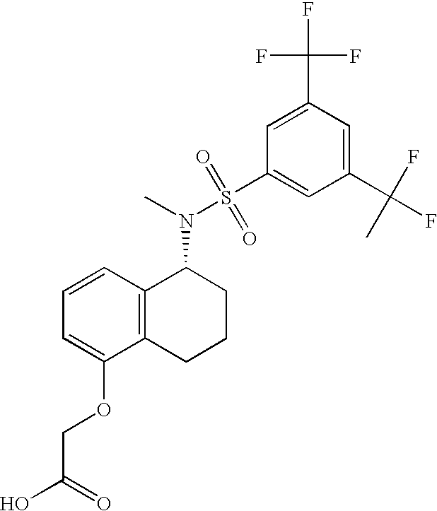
C1=CC=C(OCC(O)=O)C2=C1C(N(C)S(C1=CC(C(F)(F)C)=CC(C(F)(F)F)=C1)(=O)=O)CCC2
